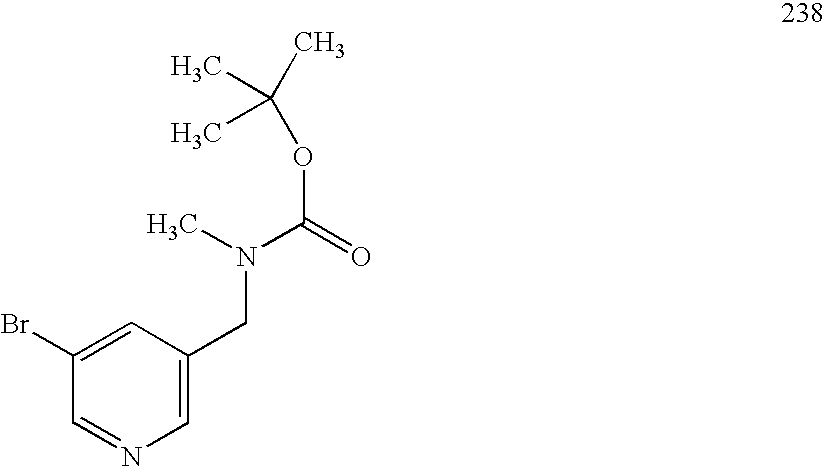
C1(Br)=CC(CN(C(=O)OC(C)(C)C)C)=CN=C1
